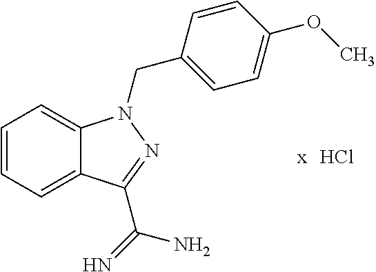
C1=CC=C2C(=C1)N(CC1=CC=C(OC)C=C1)N=C2C(=N)N.Cl
